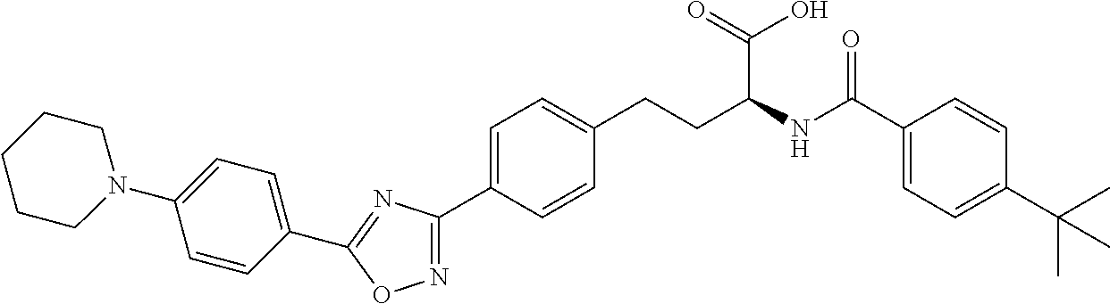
C1=C(N2CCCCC2)C=CC(C2=NC(C3=CC=C(CCC(C(O)=O)NC(C4=CC=C(C(C)(C)C)C=C4)=O)C=C3)=NO2)=C1
